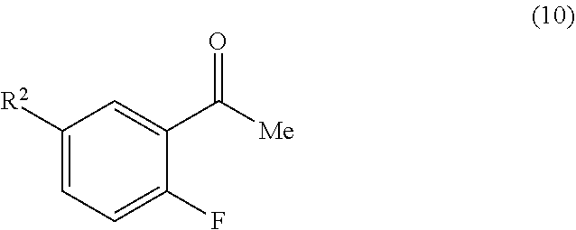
C1([R2])=CC=C(F)C(C([Me])=O)=C1
